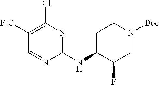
N1=CC([F3C])=C(Cl)N=C1NC1CCN([Boc])CC1F
